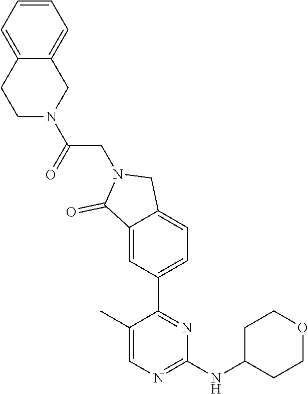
C1(C)=CN=C(NC2CCOCC2)N=C1C1=CC=C2C(=C1)C(=O)N(CC(N1CC3=CC=CC=C3CC1)=O)C2
